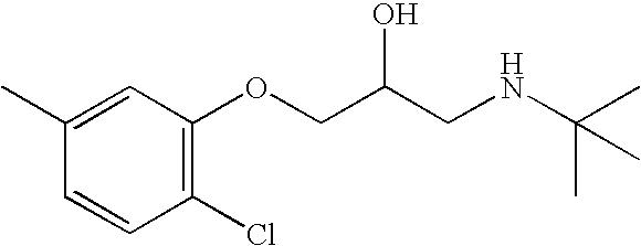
C1(Cl)=C(OCC(CNC(C)(C)C)O)C=C(C)C=C1
